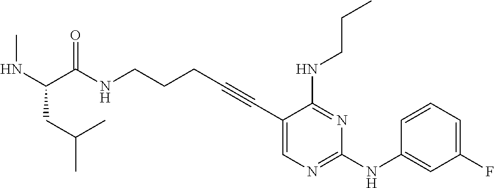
C1(C#CCCCNC(=O)C(CC(C)C)NC)=CN=C(NC2=CC(F)=CC=C2)N=C1NCCC
